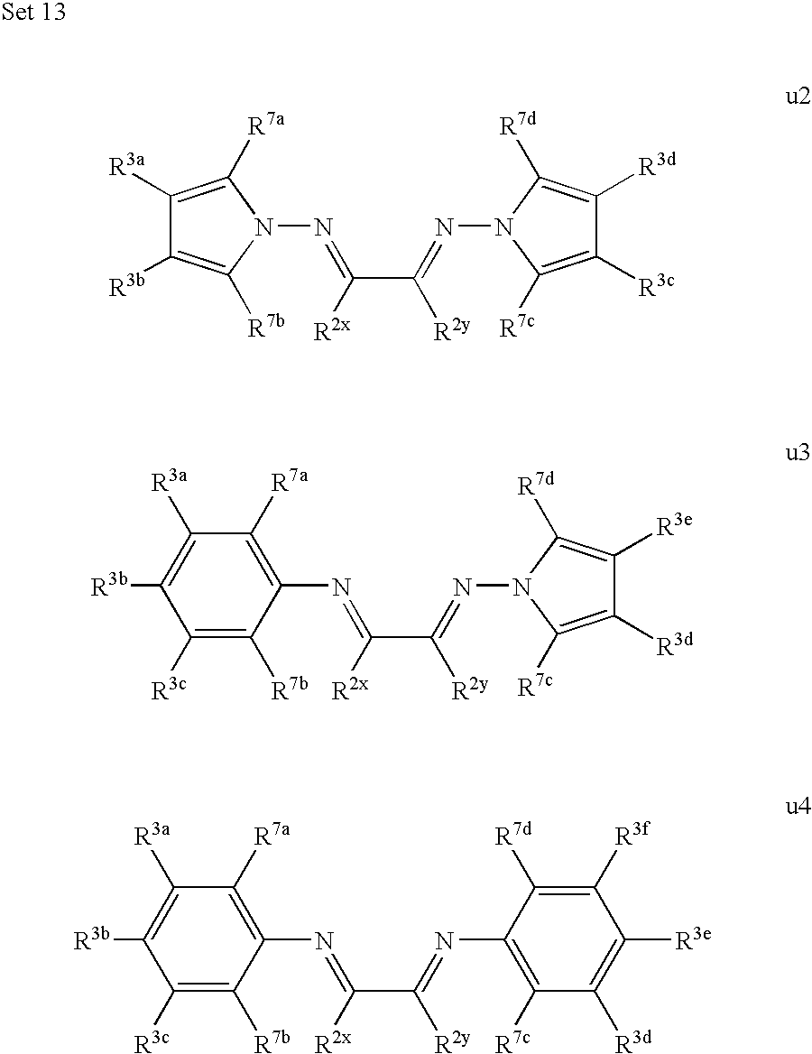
C1([R3a])=C([R7a])N(N=C(C(=NN2C([R7d])=C([R3d])C([R3c])=C2[R7c])[R2y])[R2x])C([R7b])=C1[R3b].C1(N=C(C(=NN2C([R7d])=C([R3e])C([R3d])=C2[R7c])[R2y])[R2x])=C([R7a])C([R3a])=C([R3b])C([R3c])=C1[R7b].C1(N=C(C(=NC2=C([R7c])C([R3d])=C([R3e])C([R3f])=C2[R7d])[R2y])[R2x])=C([R7a])C([R3a])=C([R3b])C([R3c])=C1[R7b]
